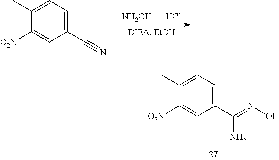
[NH2OH]Cl.C1(C#N)=CC=C(C)C([O2N])=C1.C1(C(=NO)N)=CC=C(C)C([O2N])=C1
